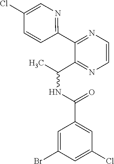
C(NC(C)C1=NC=CN=C1C1=NC=C(Cl)C=C1)(C1=CC(Cl)=CC(Br)=C1)=O
